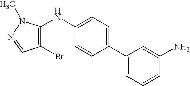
C1=CC=C(C2=CC=C(NC3=C(Br)C=NN3C)C=C2)C=C1N
